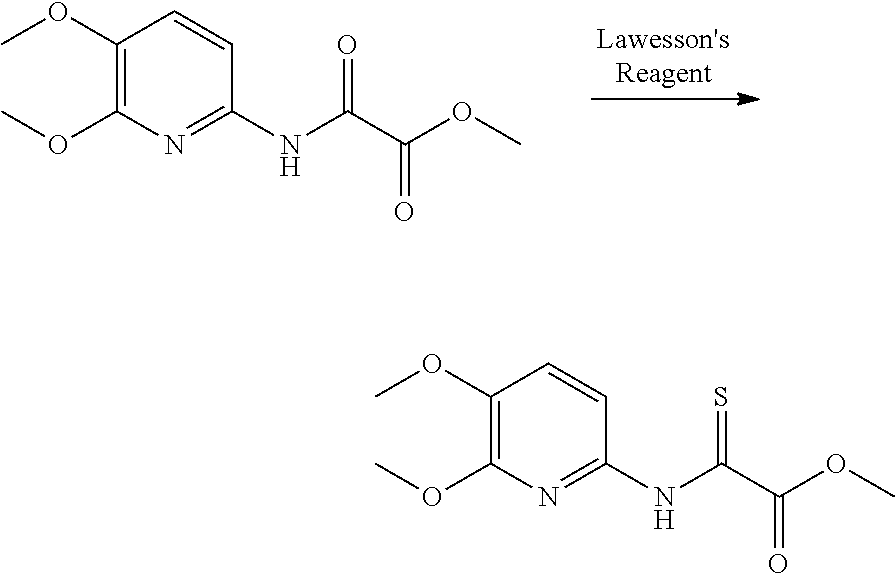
O(C)C(C(NC1=NC(OC)=C(OC)C=C1)=O)=O.O(C)C(C(NC1=NC(OC)=C(OC)C=C1)=S)=O
